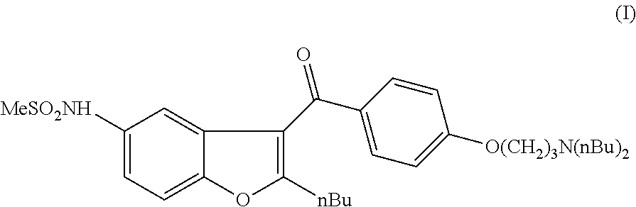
C12=CC([MeSO2NH])=CC=C1OC([nBu])=C2C(C1=CC=C([O(CH2)3N(nBu)2])C=C1)=O
